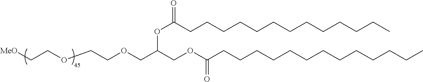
C(OCCOCC(COC(CCCCCCCCCCCCC)=O)OC(CCCCCCCCCCCCC)=O)C[MeO]
